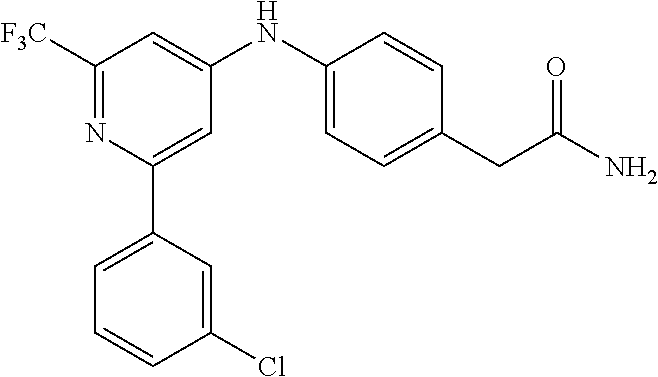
C1([F3C])=NC(C2=CC=CC(Cl)=C2)=CC(NC2=CC=C(CC(N)=O)C=C2)=C1
